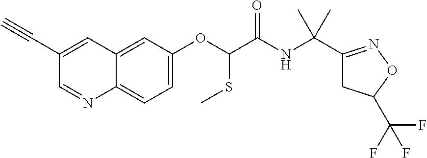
C1(C#C)=CC2=CC(OC(SC)C(NC(C3=NOC(C(F)(F)F)C3)(C)C)=O)=CC=C2N=C1
